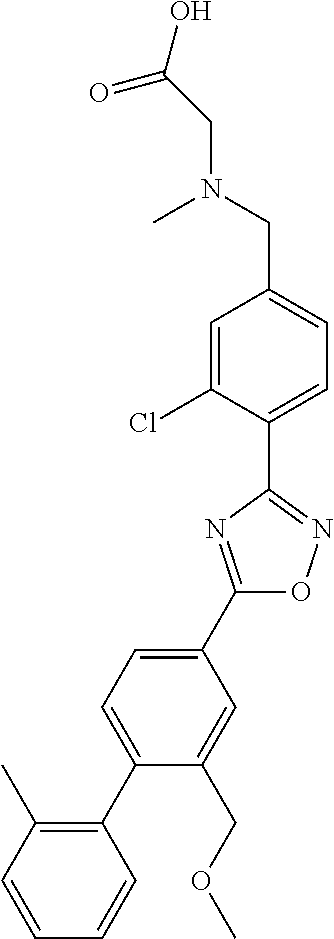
C1(C2=CC=C(C3=C(C)C=CC=C3)C(COC)=C2)=NC(C2=CC=C(CN(C)CC(O)=O)C=C2Cl)=NO1
